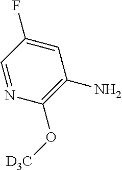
C1=C(F)C=NC(O[D3C])=C1N
